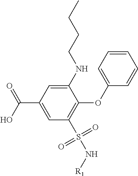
C1=C(C(O)=O)C=C(NCCCC)C(OC2=CC=CC=C2)=C1S(N[R1])(=O)=O
